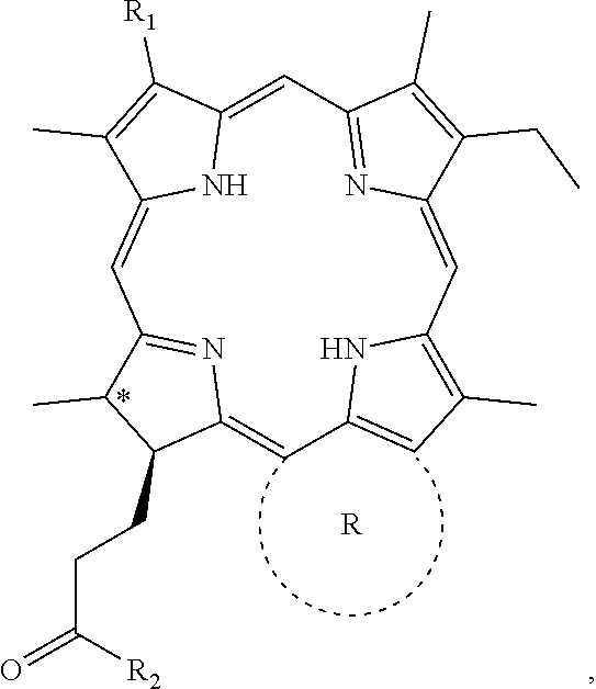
C12=CC3=NC(=CC4=C(C)C=C(C=C5C(CCC(=O)[R2])C(C)C(=N5)C=C(C(C)=C1[R1])N2)N4)C(CC)=C3C.[R]
